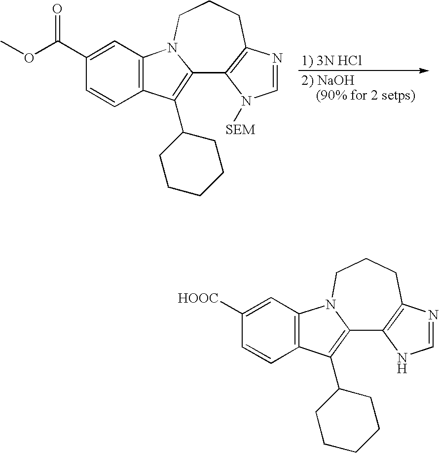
C1=NC2=C(N1[SEM])C1=C(C3CCCCC3)C3=C(C=C(C(OC)=O)C=C3)N1CCC2.C1=NC2=C(N1)C1=C(C3CCCCC3)C3=C(N1CCC2)C=C([HOOC])C=C3
